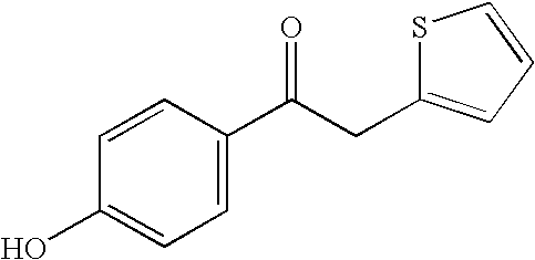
C1=CC(O)=CC=C1C(CC1=CC=CS1)=O
